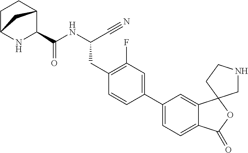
C(NC(CC1=C(F)C=C(C2=CC=C3C(=C2)C2(OC3=O)CNCC2)C=C1)C#N)(=O)C1C2CCC(N1)C2
